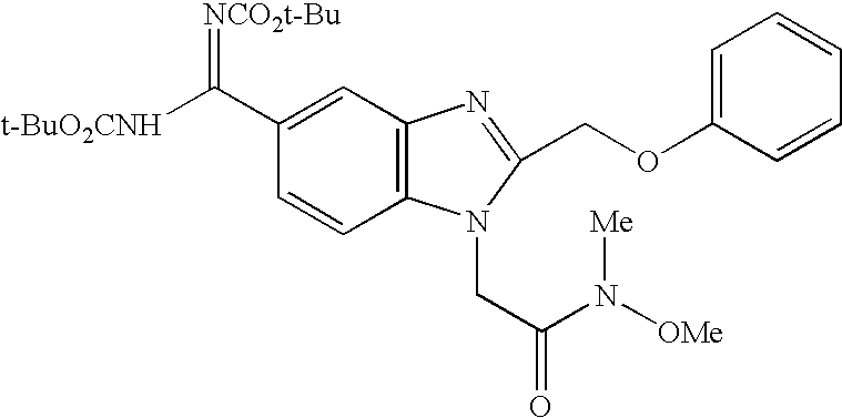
C1=CC2=C(C=C1C([t-BuO2CNH])=[NCO2t-Bu])N=C(COC1=CC=CC=C1)N2CC(N([OMe])[Me])=O
